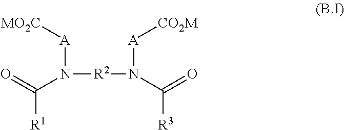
N([R2]N(C(=O)[R3])[A][CO2M])([A][MO2C])C(=O)[R1]
